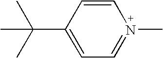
C1=CC(C(C)(C)C)=CC=N1C
